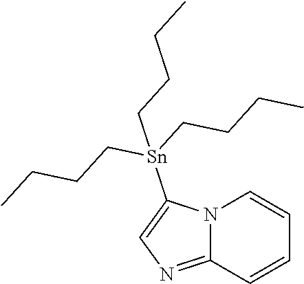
N12C(=NC=C1[Sn](CCCC)(CCCC)CCCC)C=CC=C2
